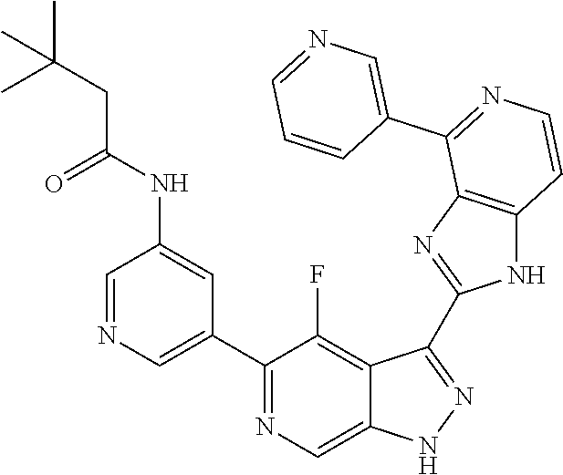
C1=NC=C(C2=NC=C3C(=C2F)C(C2=NC4=C(N2)C=CN=C4C2=CN=CC=C2)=NN3)C=C1NC(CC(C)(C)C)=O
